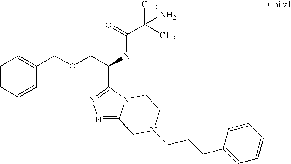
N1=C2N(C(C(COCC3=CC=CC=C3)NC(C(C)(C)N)=O)=N1)CCN(CCCC1=CC=CC=C1)C2
